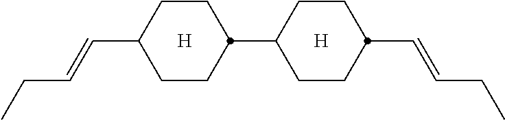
C(C1CCC(C2CCC(C=CCC)CC2)CC1)=CCC.[H].[H]
